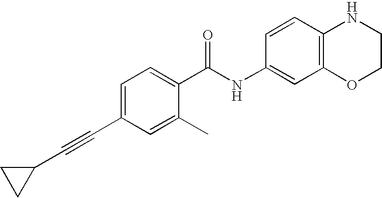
C1(C#CC2CC2)=CC=C(C(NC2=CC3=C(C=C2)NCCO3)=O)C(C)=C1
